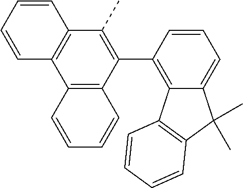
C1=CC=CC2=C1C1=C(C(C3=C4C(=CC=C3)C(C)(C)C3=C4C=CC=C3)=C2C)C=CC=C1
